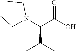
C(N(C(C(=O)O)C(C)C)CC)C
